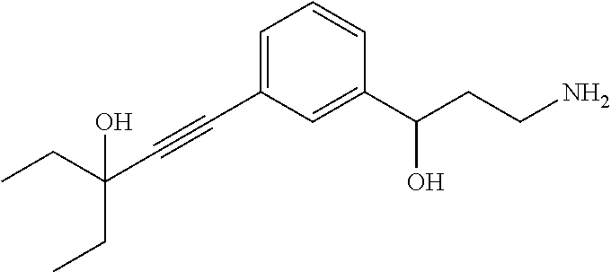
C1=C(C#CC(CC)(CC)O)C=C(C(CCN)O)C=C1
